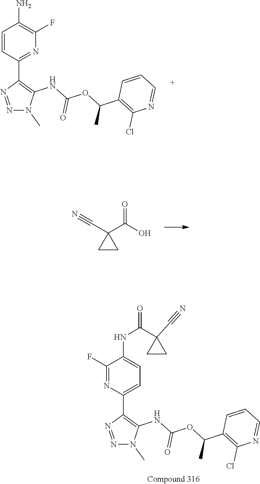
CN1N=NC(C2=NC(F)=C(N)C=C2)=C1NC(OC(C1=C(Cl)N=CC=C1)C)=O.N1(C)N=NC(C2=CC=C(NC(C3(C#N)CC3)=O)C(F)=N2)=C1NC(OC(C1=C(Cl)N=CC=C1)C)=O.O=C(O)C1(C#N)CC1
